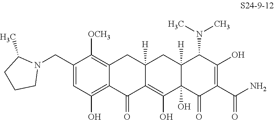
C1(CN2C(C)CCC2)=CC(O)=C2C(=C1[OCH3])CC1([H])C(=C(O)C3(O)C([H])(C1)C(N(C)C)C(O)=C(C(N)=O)C3=O)C2=O
